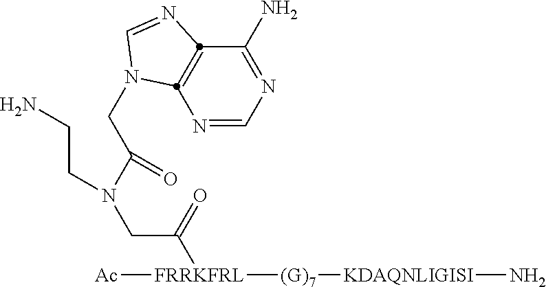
N1=CN=C(N)C2=C1N(CC(N(CCN)CC([FRRKFRL]([Ac])[(G)7][KDAQNLIGISI]N)=O)=O)C=N2
